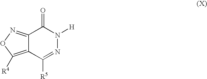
C12=NOC([R4])=C1C([R5])=NN([H])C2=O
